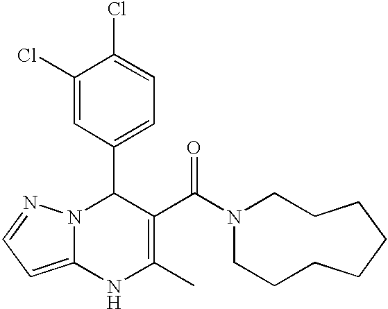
C1(Cl)=CC(C2N3C(=CC=N3)NC(C)=C2C(N2CCCCCCCC2)=O)=CC=C1Cl
